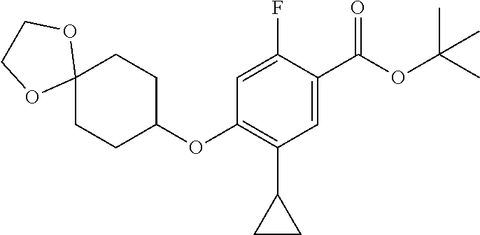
C12(CCC(OC3=C(C4CC4)C=C(C(OC(C)(C)C)=O)C(F)=C3)CC1)OCCO2
